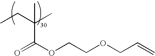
CCC(C)(C)C(=O)OCCOCC=C
